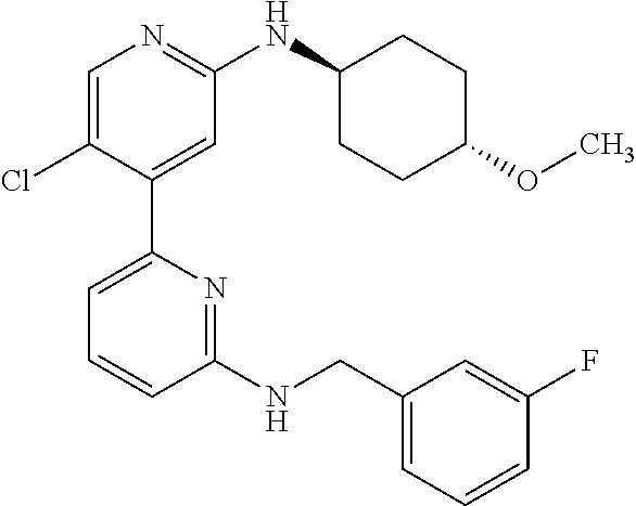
C1=C(Cl)C(C2=CC=CC(NCC3=CC=CC(F)=C3)=N2)=CC(NC2CCC(OC)CC2)=N1
